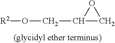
[R2]OCC1CO1
